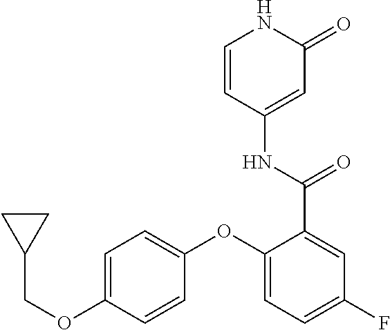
C1=CC(NC(C2=CC(F)=CC=C2OC2=CC=C(OCC3CC3)C=C2)=O)=CC(=O)N1
